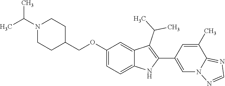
C(OC1=CC=C2C(=C1)C(C(C)C)=C(C1=CN3C(=NC=N3)C(C)=C1)N2)C1CCN(C(C)C)CC1
